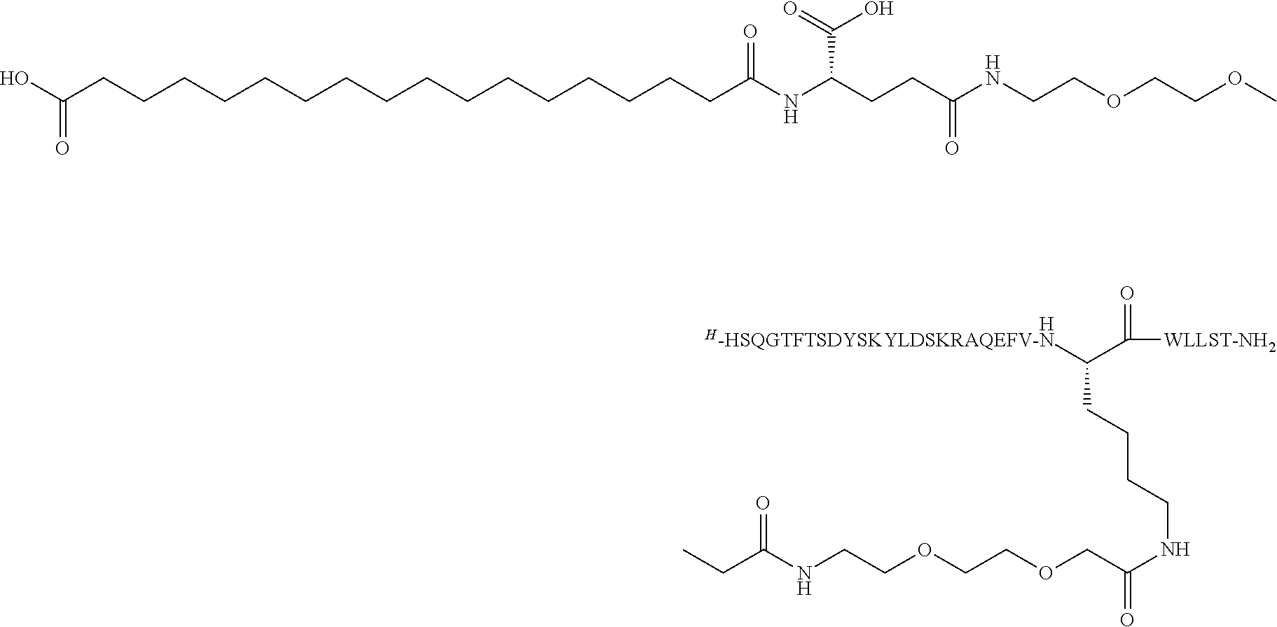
[H].C(NCCOCCOCC(=O)NCCCCC([H-HSQGTFTSDYSKYLDSKRAQEFV-N])C([WLLST-NH2])=O)(=O)CC.C(CCCCCCC(NC(CCC(NCCOCCOC)=O)C(O)=O)=O)CCCCCCCCCC(O)=O
